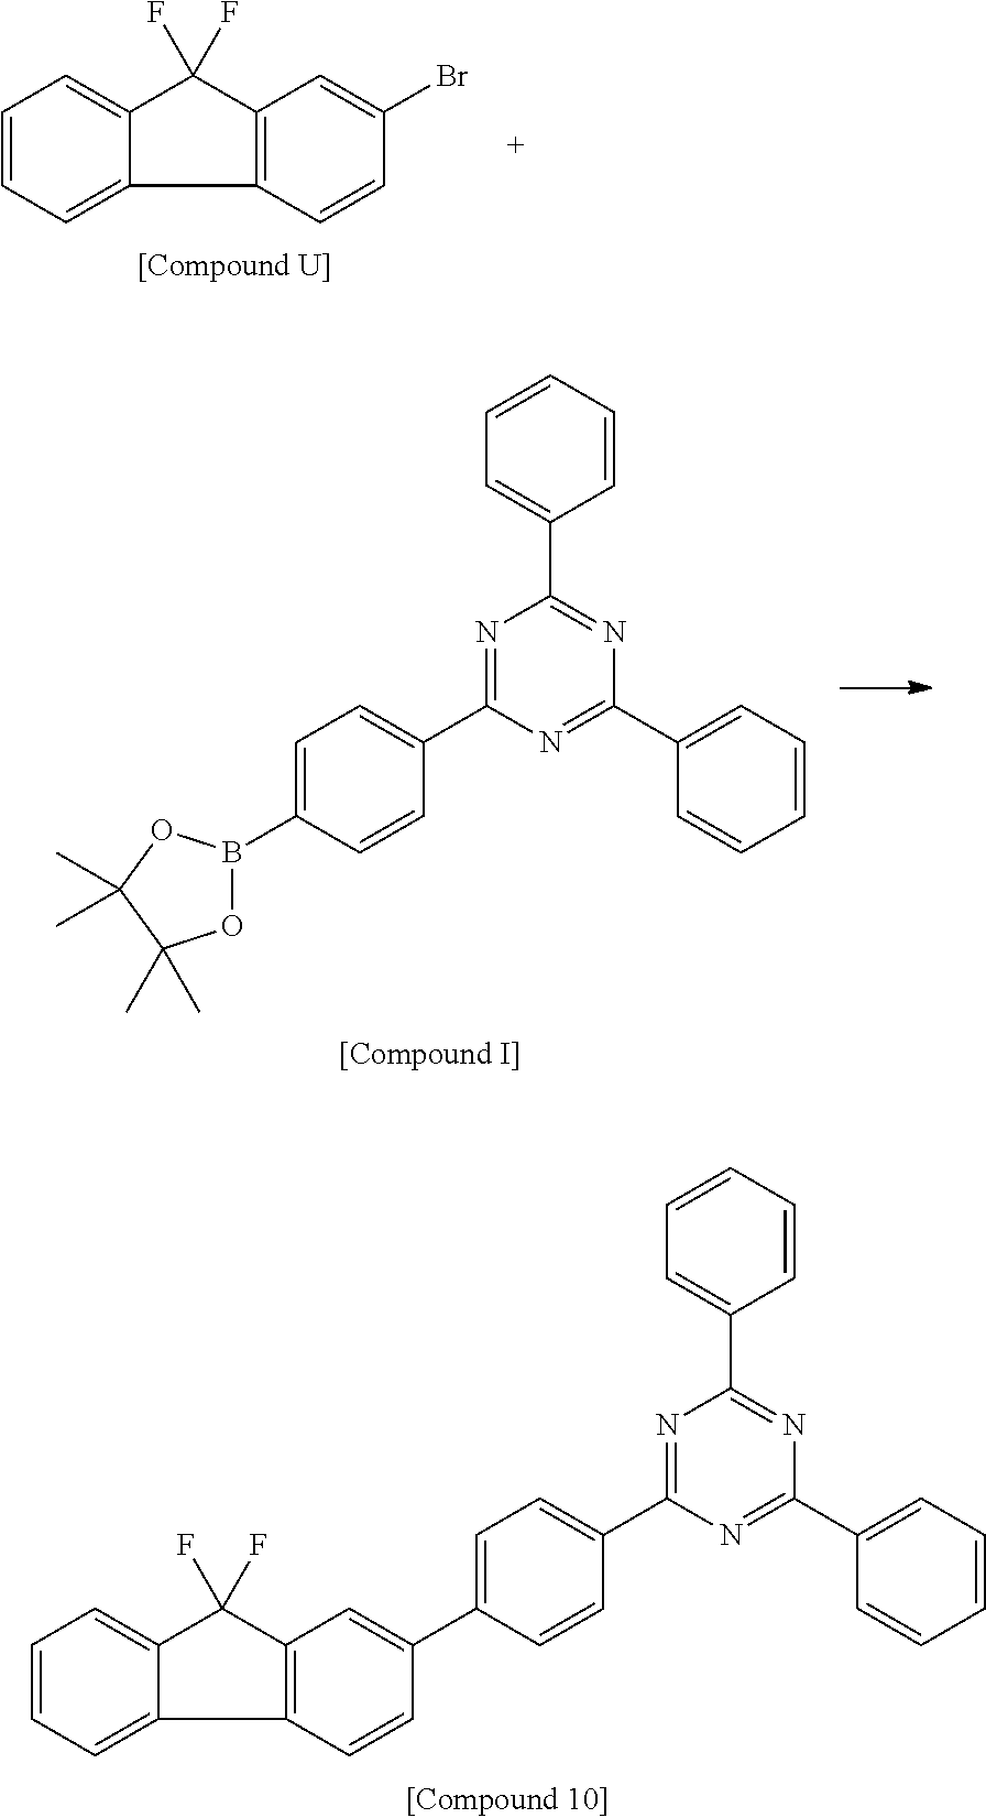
C1=CC=C2C(=C1)C(F)(F)C1=C2C=CC(C2=CC=C(C3=NC(C4=CC=CC=C4)=NC(C4=CC=CC=C4)=N3)C=C2)=C1.C1=CC=CC(C2=NC(C3=CC=CC=C3)=NC(C3=CC=C(B4OC(C)(C)C(C)(C)O4)C=C3)=N2)=C1.C1=CC=C2C(=C1)C(F)(F)C1=C2C=CC(Br)=C1
